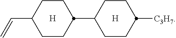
C1CC(C2CCC([C3H7])CC2)CCC1C=C.[H].[H]
